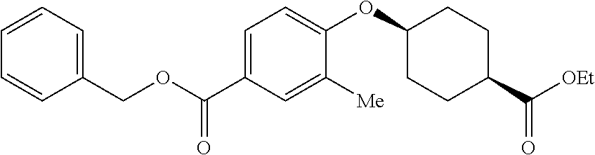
C1=C(C(OCC2=CC=CC=C2)=O)C=C([Me])C(OC2CCC(C(=O)[OEt])CC2)=C1
